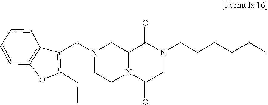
C12=C(C(CN3CCN4C(C3)C(=O)N(CCCCCC)CC4=O)=C(CC)O1)C=CC=C2
